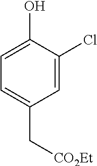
C1=C(Cl)C(O)=CC=C1C[CO2Et]
